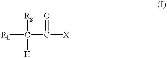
[Rh]C([Rg])([H])C(=O)[X]
